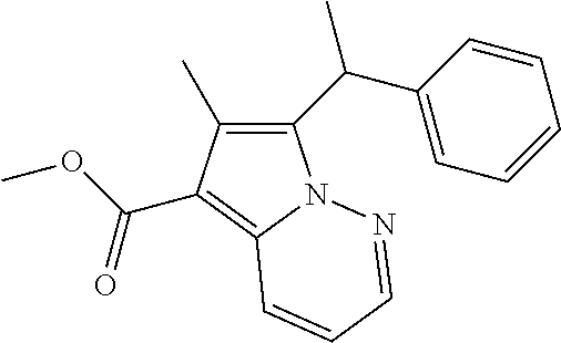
C1(C(C2=CC=CC=C2)C)=C(C)C(C(OC)=O)=C2N1N=CC=C2
